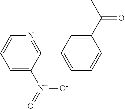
C1=C([N+](=O)[O-])C(C2=CC=CC(C(C)=O)=C2)=NC=C1
